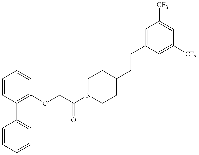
C1=CC=CC=C1C1=C(OCC(N2CCC(CCC3=CC([CF3])=CC([CF3])=C3)CC2)=O)C=CC=C1
